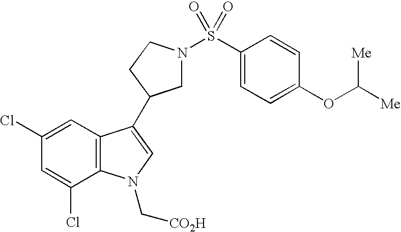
C1=C(Cl)C2=C(C=C1Cl)C(C1CN(S(C3=CC=C(OC([Me])[Me])C=C3)(=O)=O)CC1)=CN2C[CO2H]
